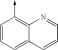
C1=CC=C2C(=C1->C)N=CC=C2
